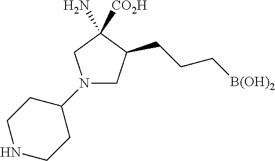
N1(C2CCNCC2)CC(CCC[B(OH)2])C(N)([CO2H])C1
